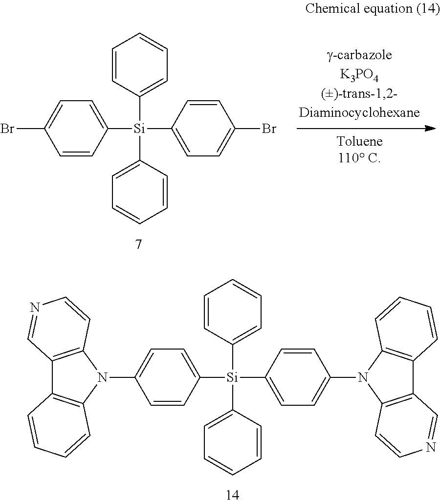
C1=CC([Si](C2=CC=CC=C2)(C2=CC=C(Br)C=C2)C2=CC=C(Br)C=C2)=CC=C1.C1=CC([Si](C2=CC=CC=C2)(C2=CC=C(N3C4=C(C5=C3C=CC=C5)C=NC=C4)C=C2)C2=CC=C(N3C4=C(C5=C3C=CC=C5)C=NC=C4)C=C2)=CC=C1
